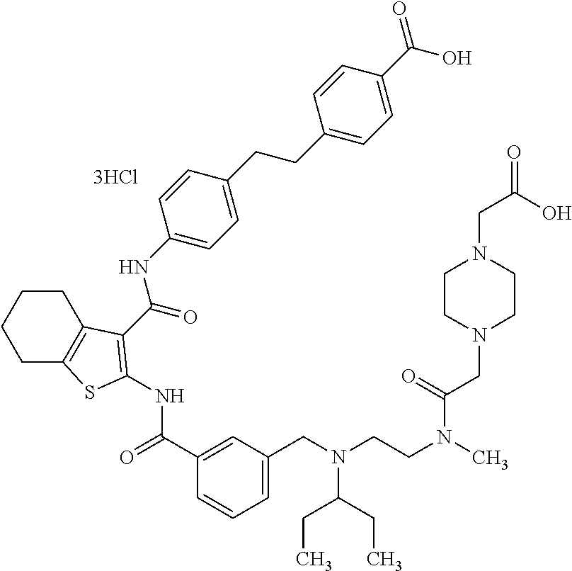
C1(C(=O)NC2=C(C(=O)NC3=CC=C(CCC4=CC=C(C(=O)O)C=C4)C=C3)C3=C(CCCC3)S2)=CC(CN(CCN(C)C(=O)CN2CCN(CC(=O)O)CC2)C(CC)CC)=CC=C1.[3HCl]
